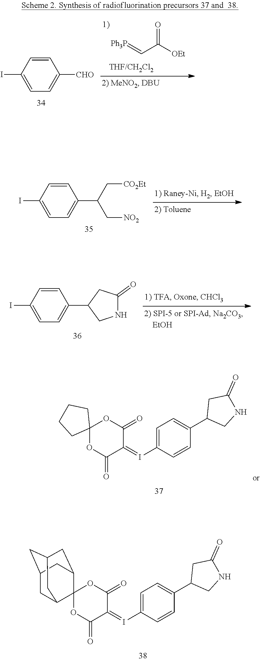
C1=CC(I)=CC=C1[CHO].[Ph3P]=CC([OEt])=O.C1=CC(I)=CC=C1C(C[CO2Et])C[NO2].C1=CC(I)=CC=C1C1CNC(=O)C1.C1=C(I=C2C(=O)OC3(OC2=O)CCCC3)C=CC(C2CNC(=O)C2)=C1.C1=C(I=C2C(=O)OC3(OC2=O)C2CC4CC(CC3C4)C2)C=CC(C2CNC(=O)C2)=C1
